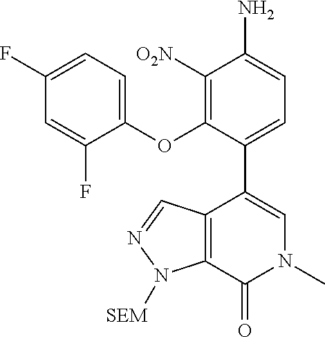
O(C1=C([O2N])C(N)=CC=C1C1=CN(C)C(=O)C2=C1C=NN2[SEM])C1=CC=C(F)C=C1F
